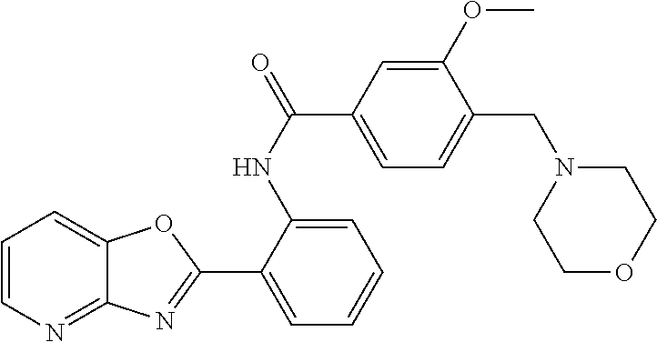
C1(NC(C2=CC=C(CN3CCOCC3)C(OC)=C2)=O)=CC=CC=C1C1=NC2=NC=CC=C2O1
